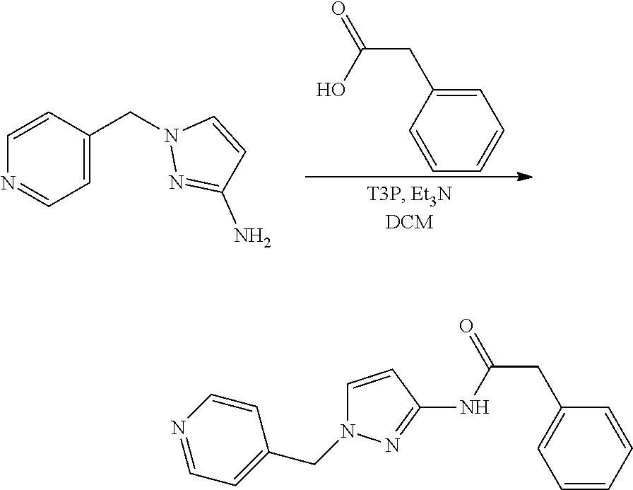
C1=CC=CC=C1CC(=O)O.C1=CC(CN2N=C(N)C=C2)=CC=N1.C1=CC(CC(=O)NC2=NN(CC3=CC=NC=C3)C=C2)=CC=C1
